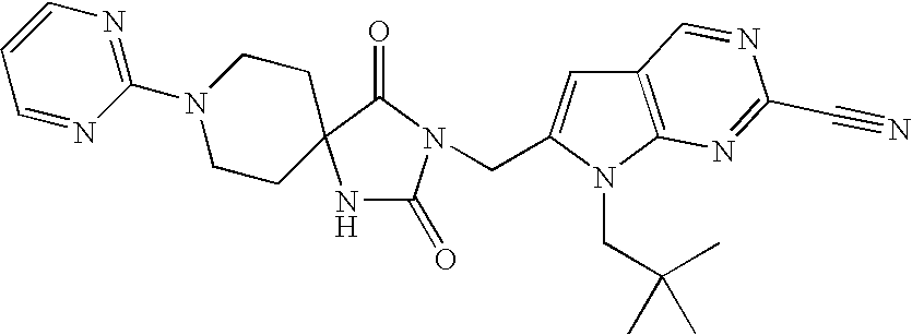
N1C(=O)N(CC2=CC3=C(N2CC(C)(C)C)N=C(C#N)N=C3)C(=O)C12CCN(C1=NC=CC=N1)CC2
